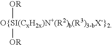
[O{SI(CxH2x)N+(R2)b(R3)3-bX-}2]([OR])[OR]
